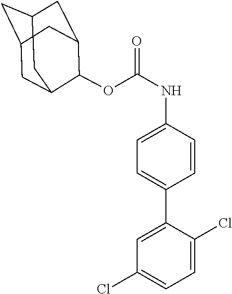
C1C2CC3CC(C(OC(NC4=CC=C(C5=CC(Cl)=CC=C5Cl)C=C4)=O)C1C3)C2
